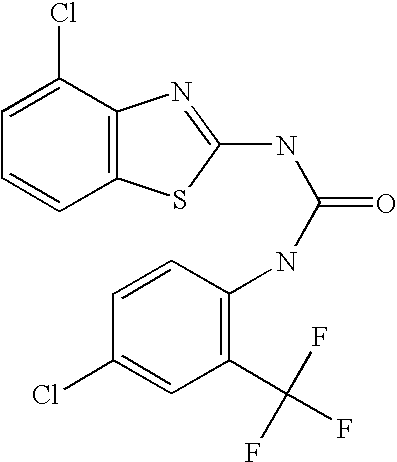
C1=C(Cl)C2=C(C=C1)SC(NC(NC1=C(C(F)(F)F)C=C(Cl)C=C1)=O)=N2
